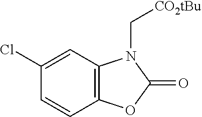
C12=C(C=C(Cl)C=C1)N(C[CO2tBu])C(=O)O2
